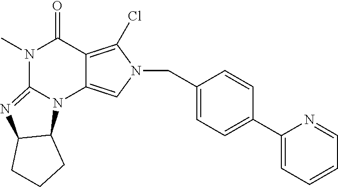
N1(C)C2=NC3C(N2C2=CN(CC4=CC=C(C5=CC=CC=N5)C=C4)C(Cl)=C2C1=O)CCC3
